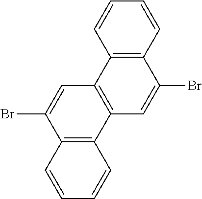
C12=C(C=CC=C1)C(Br)=CC1=C2C=C(Br)C2=C1C=CC=C2
